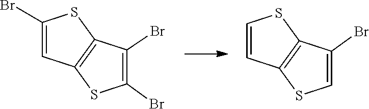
C1=CSC2=C1SC=C2Br.C1=C(Br)SC2=C1SC(Br)=C2Br
